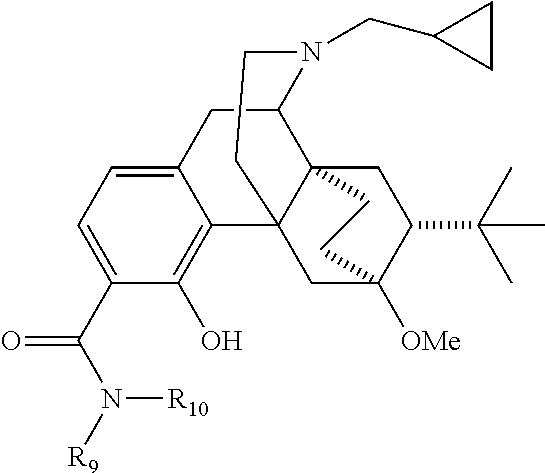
C1(C(N([R9])[R10])=O)=CC=C2C(=C1O)C13C4(C(C2)N(CC2CC2)CC1)CC(C(C)(C)C)C([OMe])(C3)CC4
